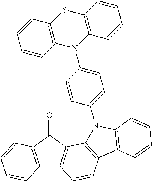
C12=C(C(=O)C3=C1C=CC1=C3N(C3=CC=C(N4C5=C(C=CC=C5)SC5=C4C=CC=C5)C=C3)C3=C1C=CC=C3)C=CC=C2
